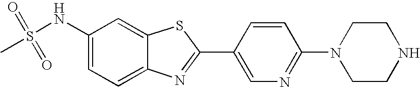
C1(NS(C)(=O)=O)=CC=C2C(=C1)SC(C1=CN=C(N3CCNCC3)C=C1)=N2
